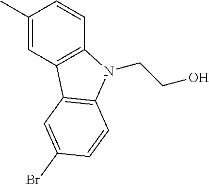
C1(C)=CC2=C(C=C1)N(CCO)C1=C2C=C(Br)C=C1
